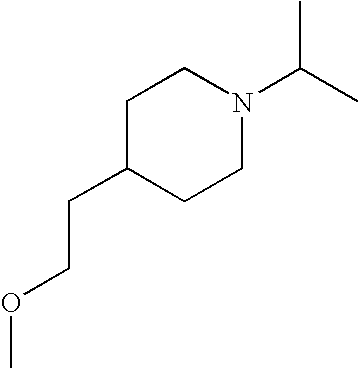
C1C(CCOC)CCN(C(C)C)C1
